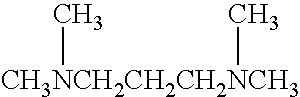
[CH3NCH2CH2CH2NCH3](C)C
